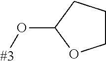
O([#3])C1OCCC1
